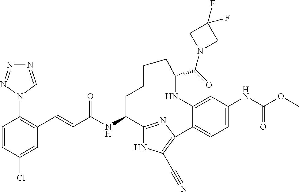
C(C(NC1C2=NC(=C(C#N)N2)C2=CC=C(NC(OC)=O)C=C2NC(C(=O)N2CC(F)(F)C2)CCCC1)=O)=CC1=C(N2C=NN=N2)C=CC(Cl)=C1
